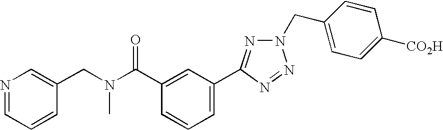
N1=CC=CC(CN(C(C2=CC(C3=NN(CC4=CC=C([CO2H])C=C4)N=N3)=CC=C2)=O)C)=C1
